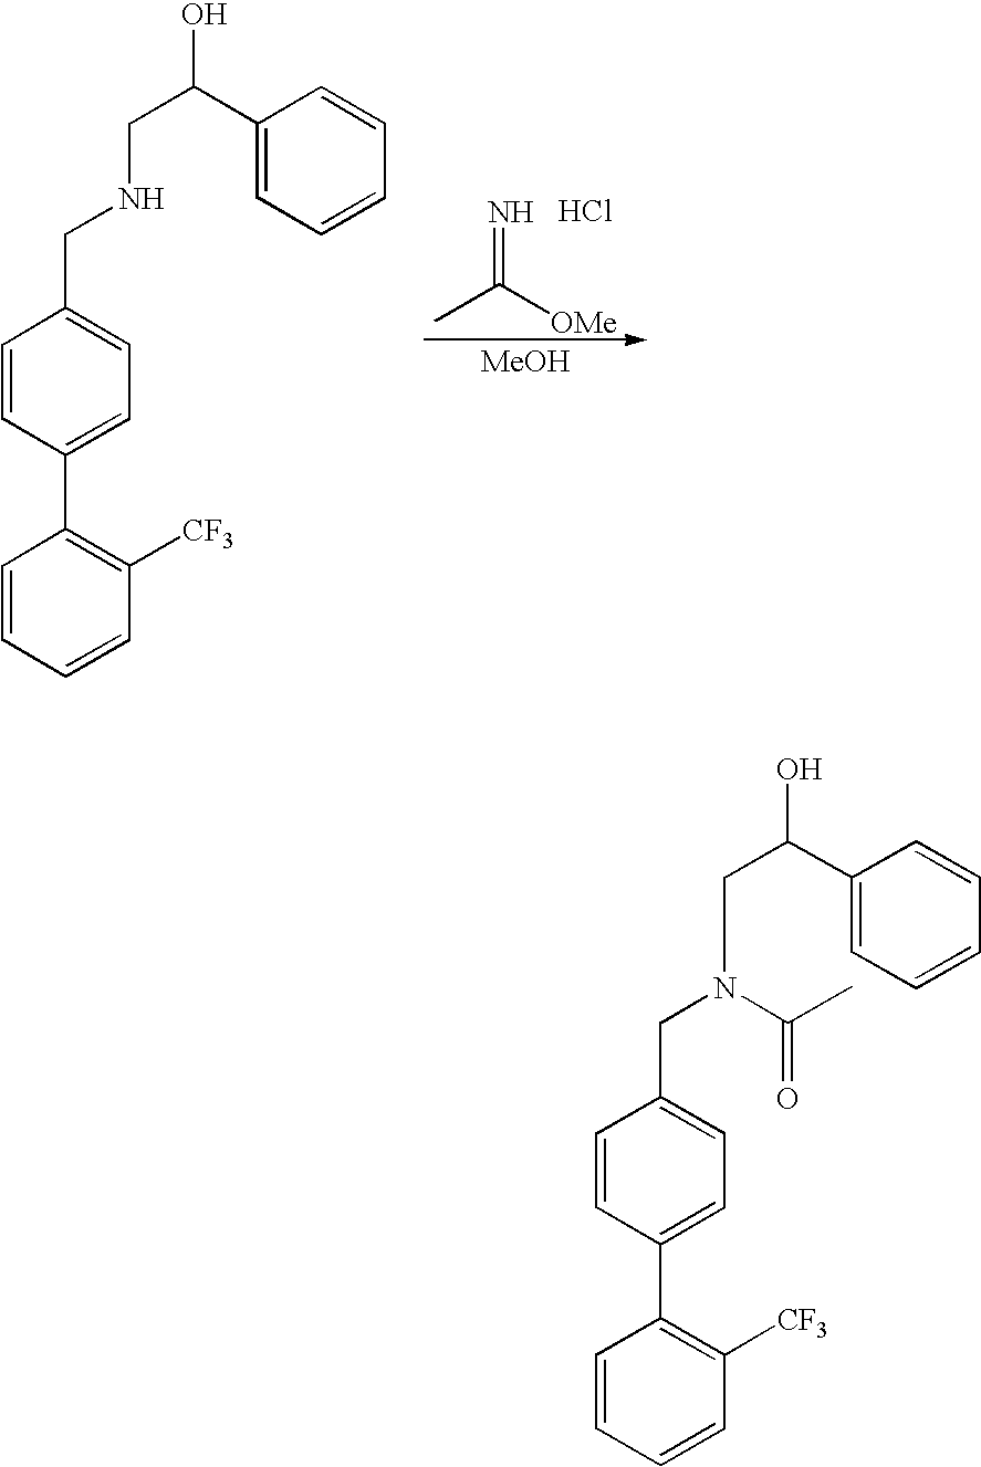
C1=CC=CC([CF3])=C1C1=CC=C(CNCC(O)C2=CC=CC=C2)C=C1.N=C([OMe])C.Cl.[MeOH].C1=CC=CC([CF3])=C1C1=CC=C(CN(CC(O)C2=CC=CC=C2)C(=O)C)C=C1
